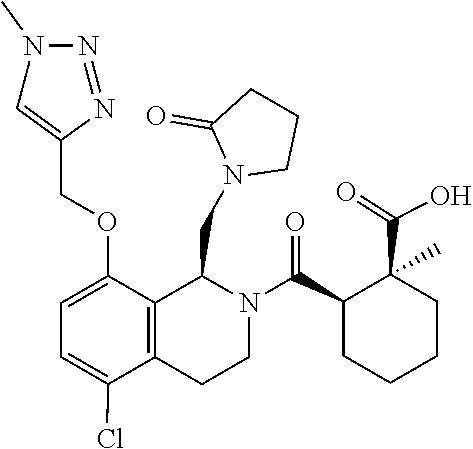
C1CN(CC2C3=C(CCN2C(C2CCCCC2(C(=O)O)C)=O)C(Cl)=CC=C3OCC2=CN(C)N=N2)C(=O)C1
